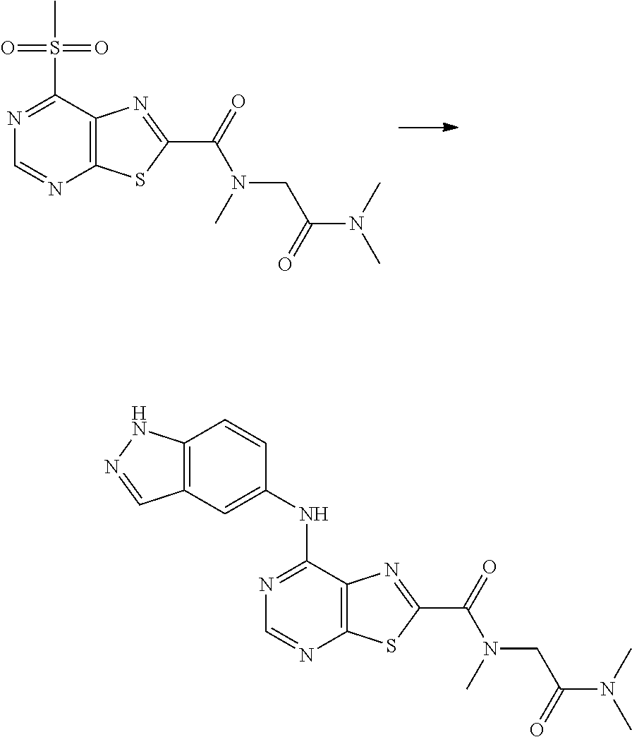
C12=C(C(S(=O)(=O)C)=NC=N1)N=C(C(=O)N(C)CC(N(C)C)=O)S2.C12=C(C(NC3=CC4=C(C=C3)NN=C4)=NC=N1)N=C(C(=O)N(C)CC(N(C)C)=O)S2
